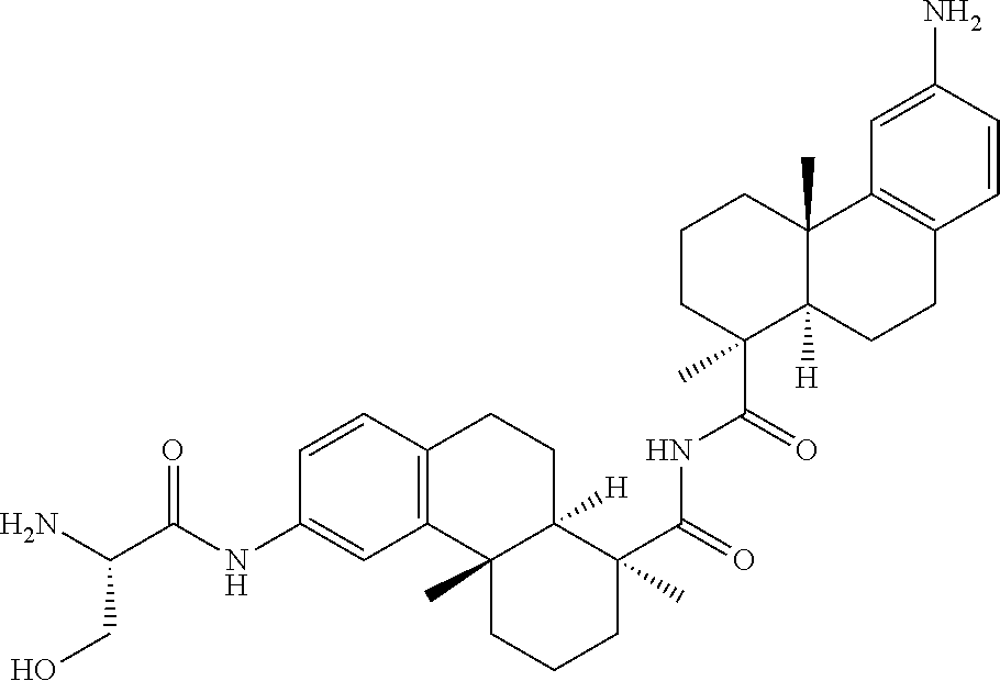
C1=CC2=C(C=C1NC(C(N)CO)=O)C1(C)C([H])(CC2)C(C(=O)NC(C2(C)C3([H])C(C)(CCC2)C2=C(CC3)C=CC(N)=C2)=O)(C)CCC1
